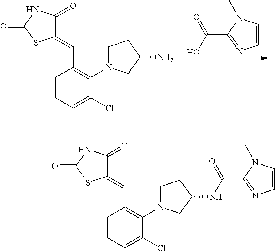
C1=CN(C)C(C(O)=O)=N1.C1(=CC2=C(N3CCC(N)C3)C(Cl)=CC=C2)C(=O)NC(=O)S1.C1(=CC2=C(N3CCC(NC(=O)C4=NC=CN4C)C3)C(Cl)=CC=C2)C(=O)NC(=O)S1
